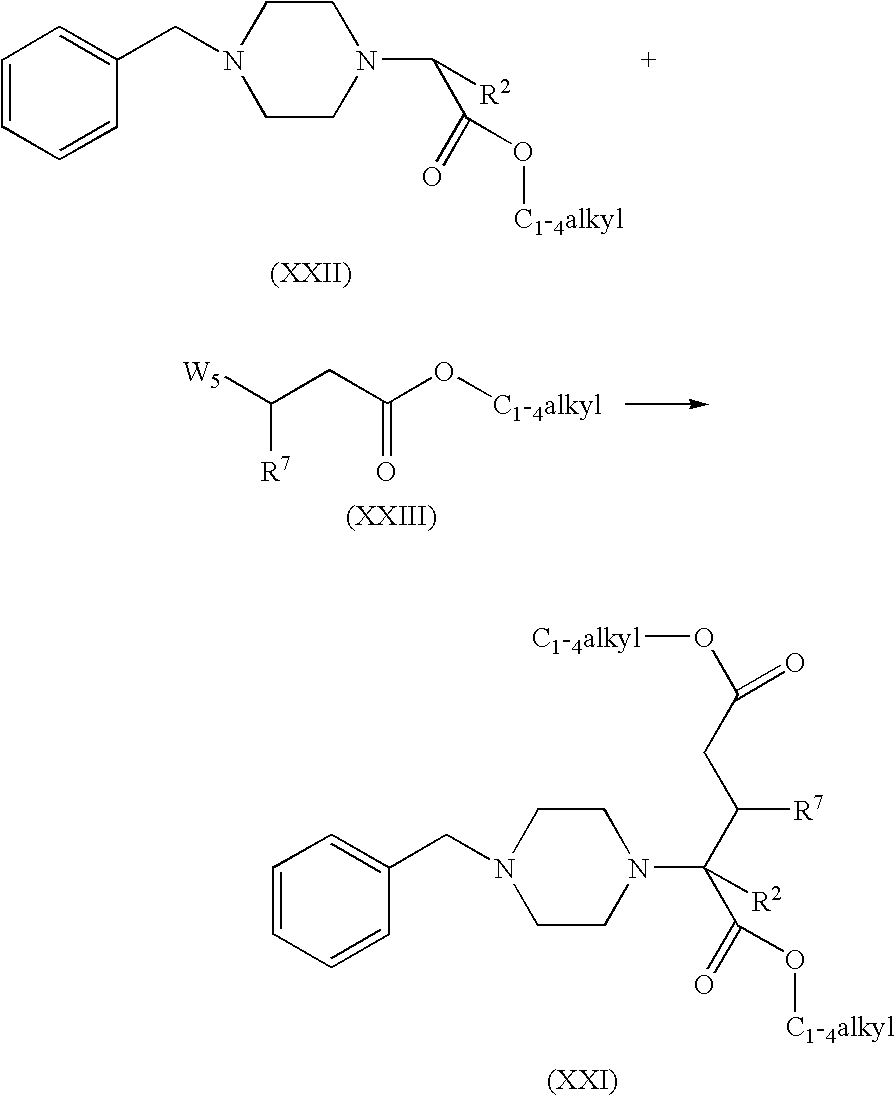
C1=CC=CC(CN2CCN(C([R2])C(=O)O[C1-4alkyl])CC2)=C1.C(CC(O[C1-4alkyl])=O)([W5])[R7].C1=CC=CC(CN2CCN(C([R2])(C(CC(O[C1-4alkyl])=O)[R7])C(=O)O[C1-4alkyl])CC2)=C1
